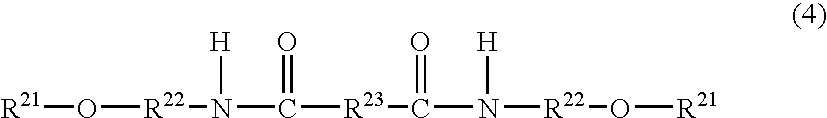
[R21]O[R22]N(C([R23]C(N([R22]O[R21])[H])=O)=O)[H]
